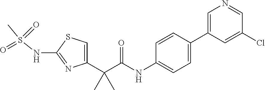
C1=C(C(C(NC2=CC=C(C3=CN=CC(Cl)=C3)C=C2)=O)(C)C)N=C(NS(C)(=O)=O)S1
